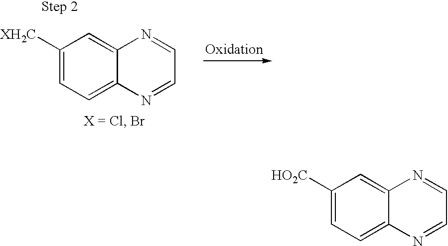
C1([XH2C])=CC=C2C(=C1)N=CC=N2.C1([HO2C])=CC=C2C(=C1)N=CC=N2
